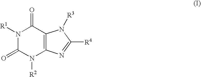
[R1]N1C(=O)N([R2])C2=C(C1=O)N([R3])C([R4])=N2
